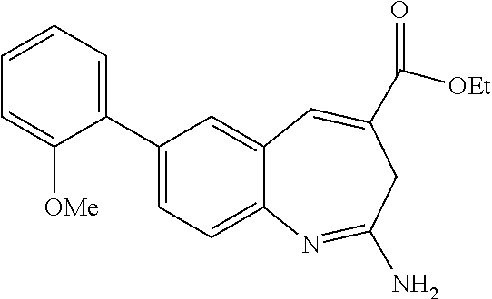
C1(C2=CC=C3C(=C2)C=C(C([OEt])=O)CC(N)=N3)=CC=CC=C1[OMe]
